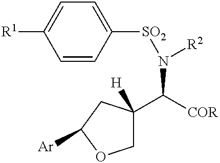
C1([SO2]N([R2])C([COR])C2([H])COC([Ar])C2)=CC=C([R1])C=C1
